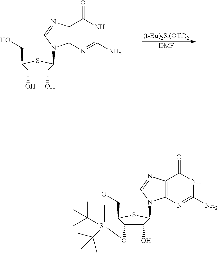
C12=C(N=C(N)NC1=O)N(C1C(O)C3C(S1)CO[Si](C(C)(C)C)(C(C)(C)C)O3)C=N2.C12=C(N=C(N)NC1=O)N(C1C(O)C(O)C(CO)S1)C=N2.[(t-Bu)2Si(OTf)2].[DMF]
